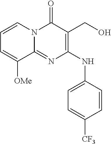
C1=CC(NC2=C(CO)C(=O)N3C(=N2)C([OMe])=CC=C3)=CC=C1[CF3]
